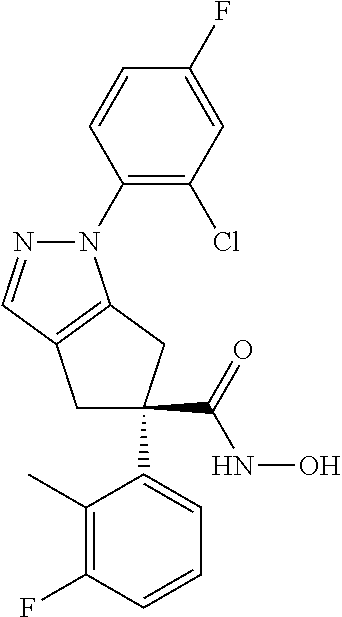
C1C(C2=CC=CC(F)=C2C)(C(NO)=O)CC2=C1C=NN2C1=C(Cl)C=C(F)C=C1
